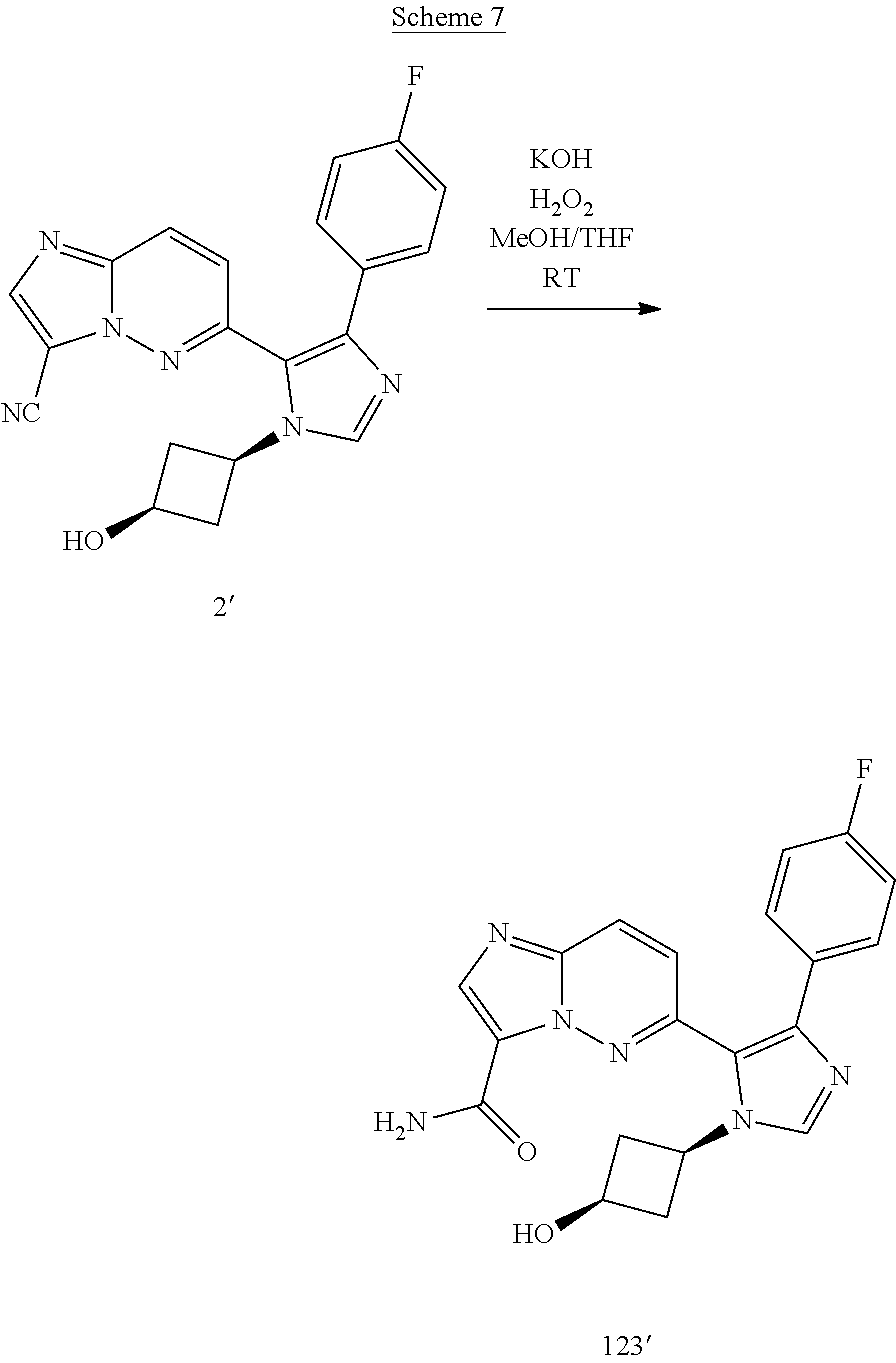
C12=NC=C([NC])N1N=C(C1=C(C3=CC=C(F)C=C3)N=CN1C1CC(O)C1)C=C2.C12=NC=C(C(N)=O)N1N=C(C1=C(C3=CC=C(F)C=C3)N=CN1C1CC(O)C1)C=C2
